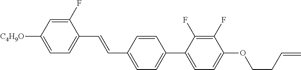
C1(F)=CC([C4H9O])=CC=C1C=CC1=CC=C(C2=CC=C(OCCC=C)C(F)=C2F)C=C1
